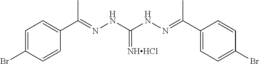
C1(C(=NNC(NN=C(C2=CC=C(Br)C=C2)C)=[NHHCl])C)=CC=C(Br)C=C1
